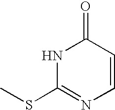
CSC1=NC=CC(=O)N1
